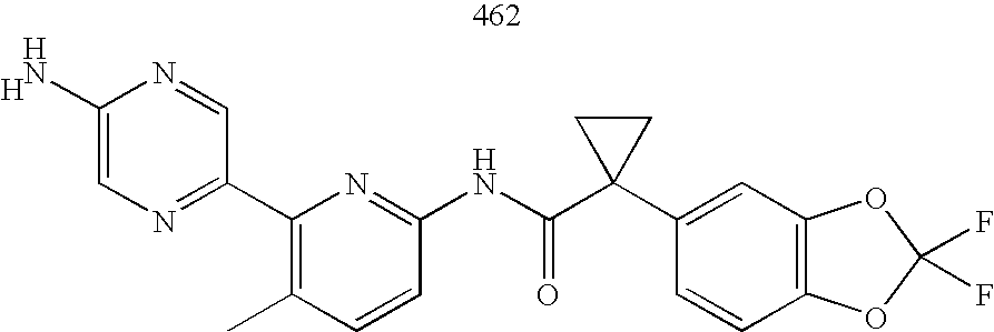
N1=CC(C2=C(C)C=CC(NC(C3(C4=CC5=C(C=C4)OC(F)(F)O5)CC3)=O)=N2)=NC=C1N.[H]
